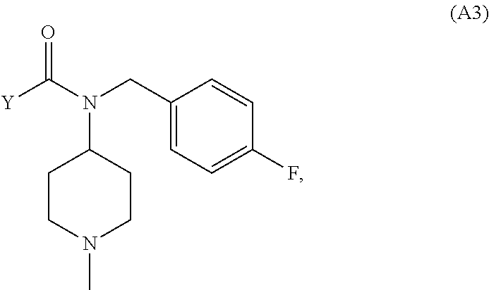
O=C(N(CC1=CC=C(F)C=C1)C1CCN(C)CC1)[Y]
